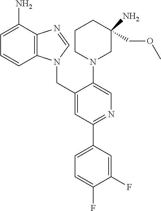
C1=C(N)C2=C(C=C1)N(CC1=CC(C3=CC=C(F)C(F)=C3)=NC=C1N1CC(N)(COC)CCC1)C=N2
